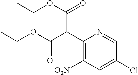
C1(Cl)=CC([O2N])=C(C(C(OCC)=O)C(OCC)=O)N=C1
